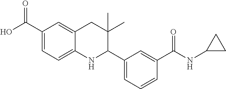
C1(C(O)=O)=CC=C2C(=C1)CC(C)(C)C(C1=CC=CC(C(NC3CC3)=O)=C1)N2
